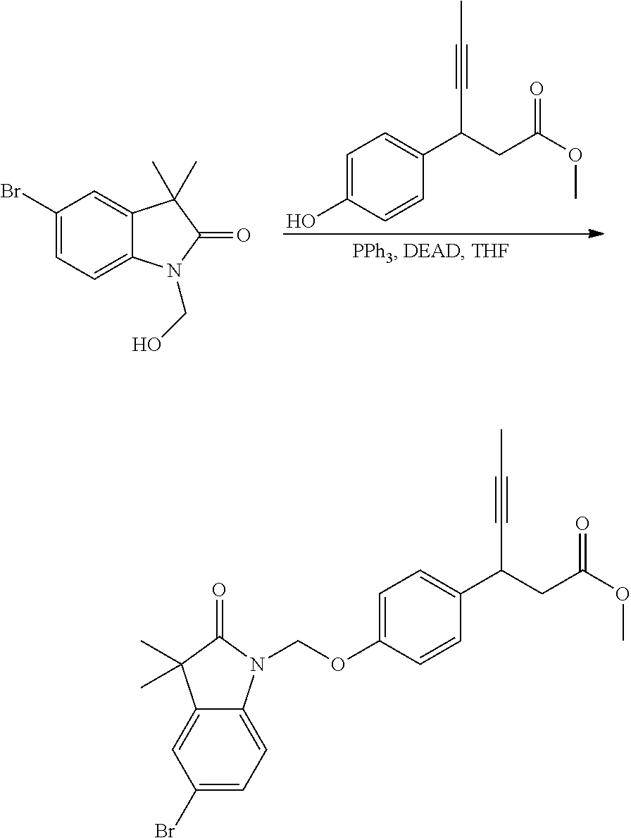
C1(Br)=CC=C2C(=C1)C(C)(C)C(=O)N2CO.C1=C(O)C=CC(C(CC(OC)=O)C#CC)=C1.C1=C(OCN2C3=CC=C(Br)C=C3C(C)(C)C2=O)C=CC(C(CC(OC)=O)C#CC)=C1
